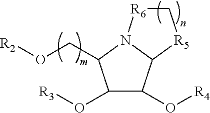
C1(O[R3])C(O[R4])C2N(C1CO[R2])[R6]C[R5]2
